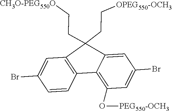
C12=C(C=C(Br)C=C1)C(CC[OPEG550-OCH3])(CC[CH3O-PEG550O])C1=CC(Br)=CC(O[PEG550-OCH3])=C21
